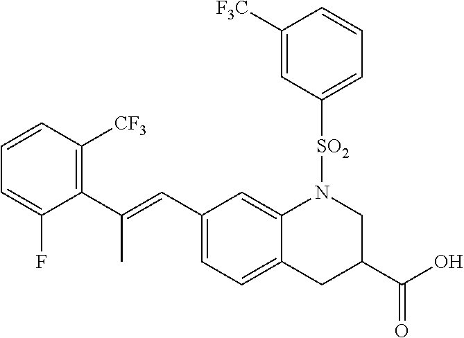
C1(C(=CC2=CC=C3C(=C2)N([SO2]C2=CC=CC([F3C])=C2)CC(C(O)=O)C3)C)=C([CF3])C=CC=C1F
